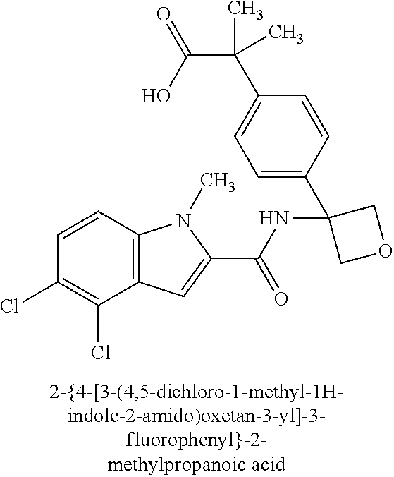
C1=CC2=C(C(Cl)=C1Cl)C=C(C(NC1(C3=CC=C(C(C(O)=O)(C)C)C=C3)COC1)=O)N2C
